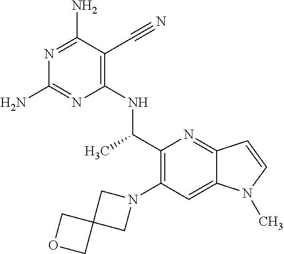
N1=C(N)C(C#N)=C(NC(C2=C(N3CC4(C3)COC4)C=C3C(=N2)C=CN3C)C)N=C1N
